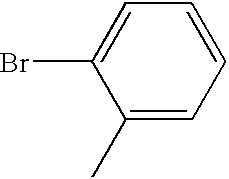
C1(C)=CC=CC=C1Br
